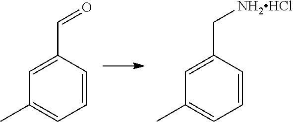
C1=C(C=O)C=CC=C1C.C1=C(C[NH2HCl])C=CC=C1C
